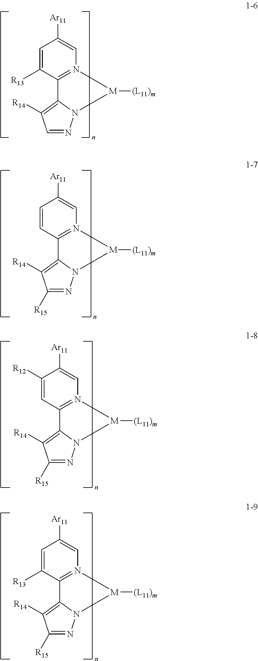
C1=CC2=N(C=C1[Ar11])[M]([(L11)m])N1C2=C([R14])C([R15])=N1.C1([R12])=CC2=N(C=C1[Ar11])[M]([(L11)m])N1C2=C([R14])C([R15])=N1.C1=C([R13])C2=N(C=C1[Ar11])[M]([(L11)m])N1C2=C([R14])C([R15])=N1.C1=C([R13])C2=N(C=C1[Ar11])[M]([(L11)m])N1C2=C([R14])C=N1
